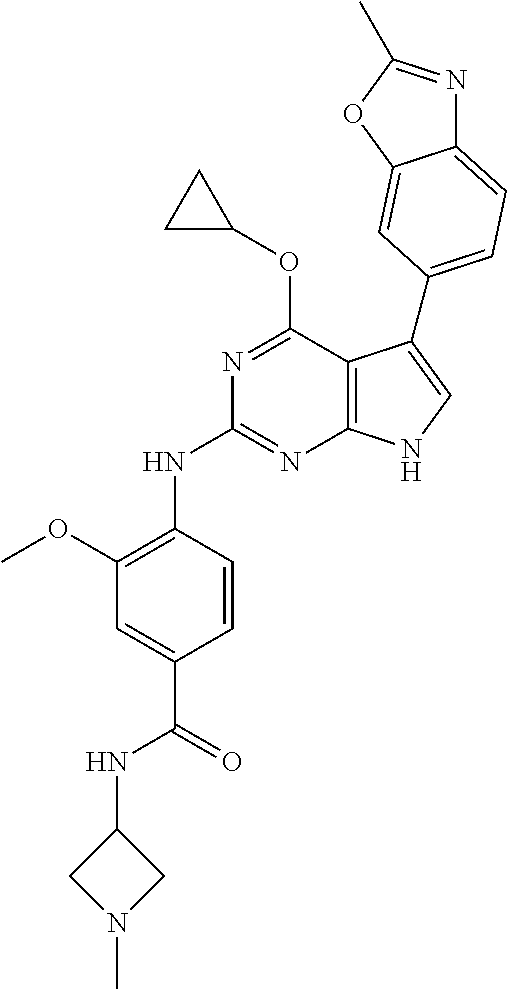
N1=C(OC2CC2)C2=C(N=C1NC1=C(OC)C=C(C(NC3CN(C)C3)=O)C=C1)NC=C2C1=CC=C2N=C(C)OC2=C1
